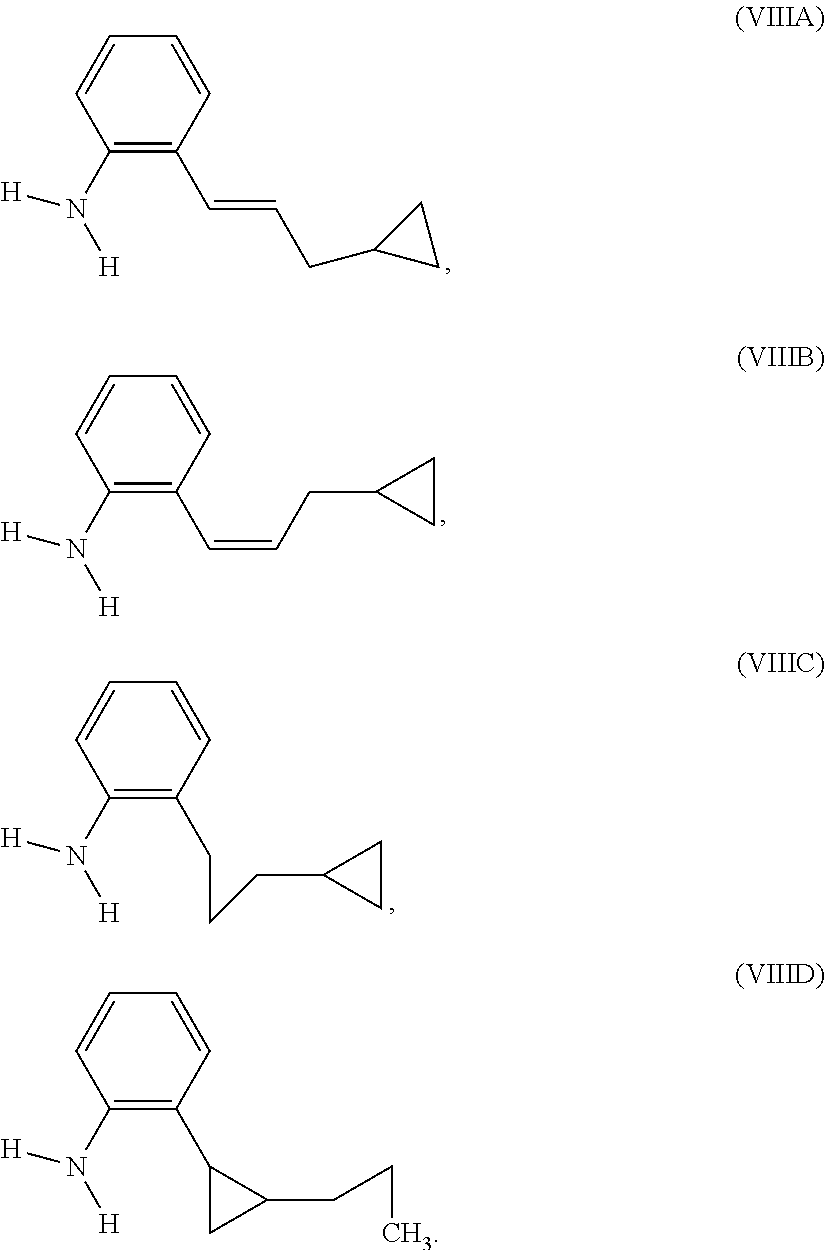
C1(N([H])[H])=C(C=CCC2CC2)C=CC=C1.C1(N([H])[H])=C(C=CCC2CC2)C=CC=C1.C1(N([H])[H])=C(CCCC2CC2)C=CC=C1.C1(N([H])[H])=C(C2CC2CCC)C=CC=C1
